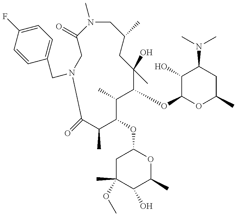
C1=CC(F)=CC=C1CN1CC(=O)N(C)CC(C)CC(O)(C)C(OC2OC(C)CC(N(C)C)C2O)C(C)C(OC2CC(C)(OC)C(O)C(C)O2)C(C)C1=O
